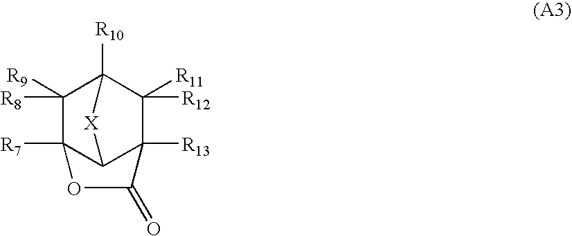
C1([R9])([R8])C2([R7])C3C([R13])(C([R11])([R12])C1([R10])[X]3)C(=O)O2
